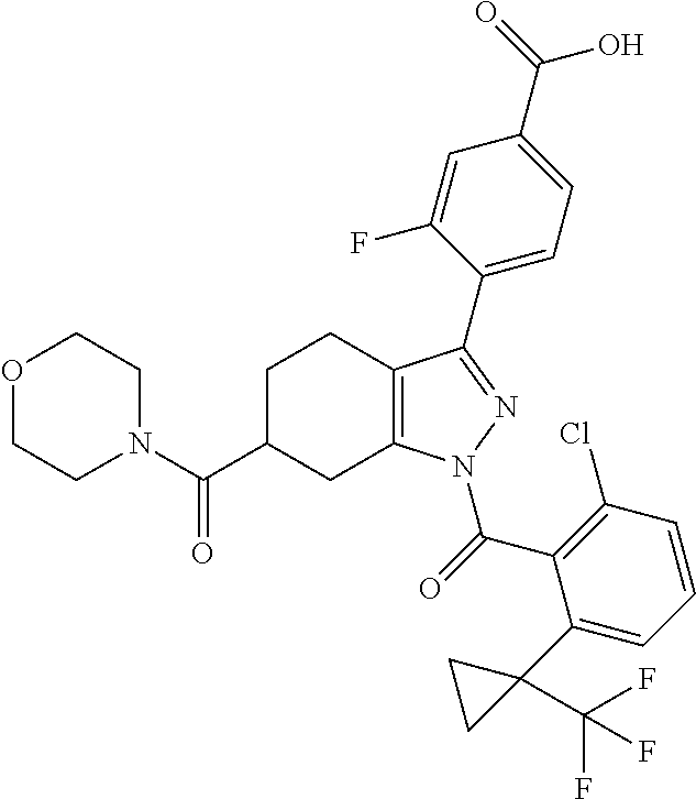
C1C(C(=O)N2CCOCC2)CC2=C(C1)C(C1=CC=C(C(O)=O)C=C1F)=NN2C(=O)C1=C(Cl)C=CC=C1C1(C(F)(F)F)CC1
